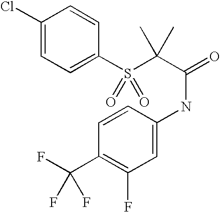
C1(Cl)=CC=C(S(C(C(=O)NC2=CC(F)=C(C(F)(F)F)C=C2)(C)C)(=O)=O)C=C1
